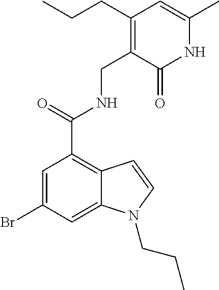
C1=C(Br)C=C2C(=C1C(NCC1=C(CCC)C=C(C)NC1=O)=O)C=CN2CCC
